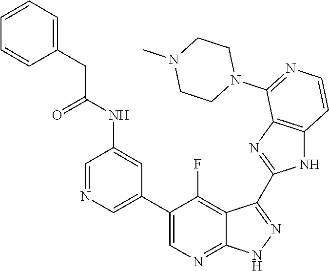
C1=NC=C(C2=CN=C3C(=C2F)C(C2=NC4=C(N2)C=CN=C4N2CCN(C)CC2)=N[N H]3)C=C1NC(CC1=CC=CC=C1)=O
